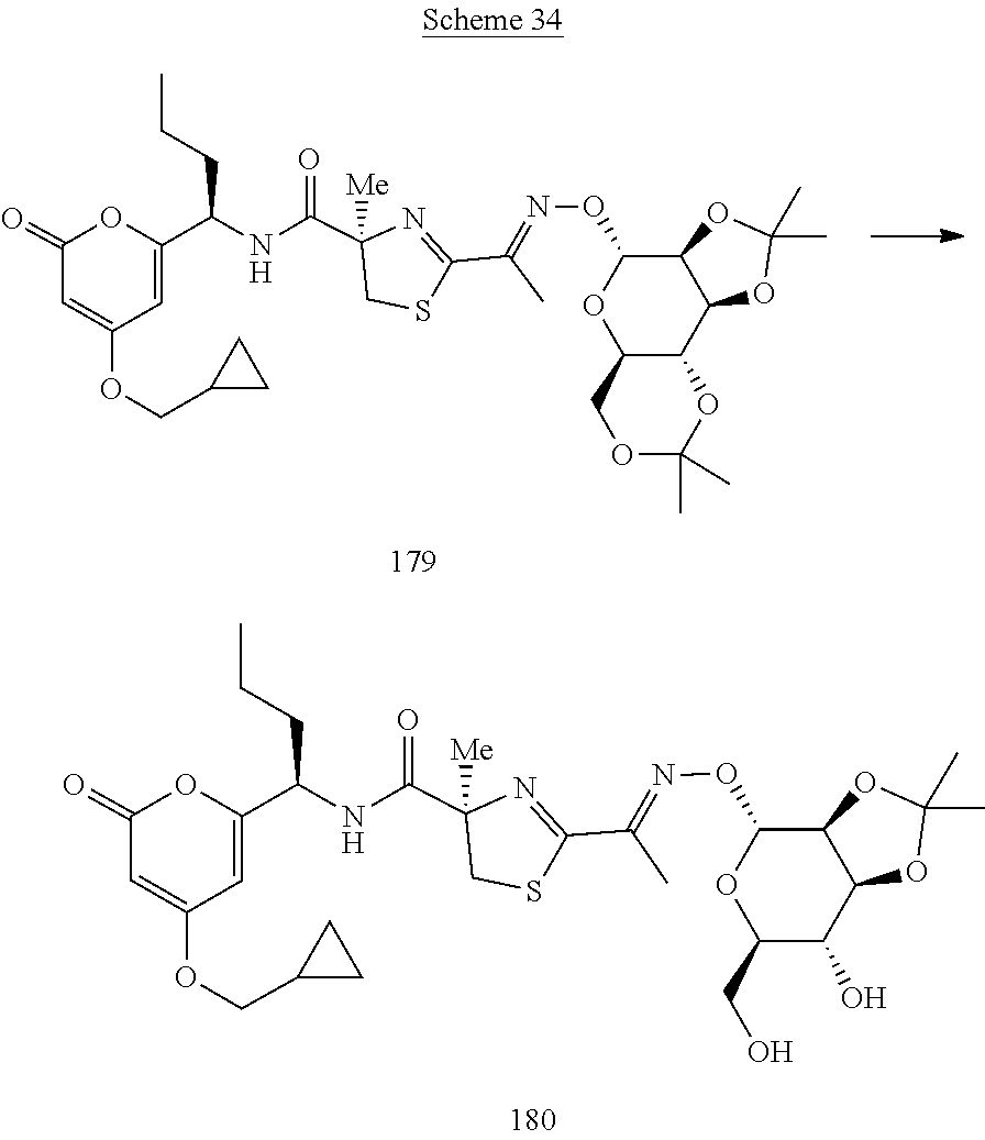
C1(COC2=CC(=O)OC(C(CCC)NC(C3([Me])N=C(C(=NOC4OC5COC(C)(C)OC5C5C4OC(C)(C)O5)C)SC3)=O)=C2)CC1.C1(C(C)=NOC2OC(CO)C(O)C3C2OC(C)(C)O3)=NC(C(NC(C2=CC(OCC3CC3)=CC(=O)O2)CCC)=O)([Me])CS1
